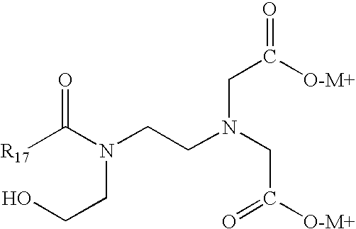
[R17]C(N(CCO)CCN(CC(=O)[O-M+])CC([O-M+])=O)=O
